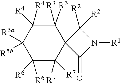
C1([R3])([R3])C([R4])([R4])C([R5a])([R5b])C([R6])([R6])C([R7])([R7])C12C(=O)N([R1])C2([R2])[R2]
